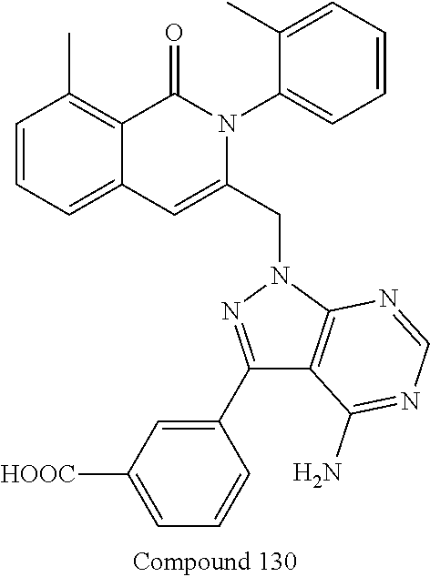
C1=CC=C2C(=C1C)C(=O)N(C1=CC=CC=C1C)C(CN1N=C(C3=CC([HOOC])=CC=C3)C3=C1N=CN=C3N)=C2
